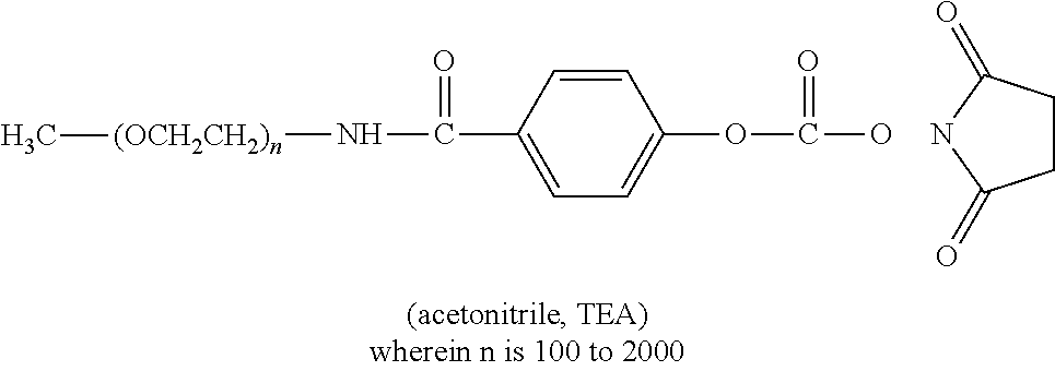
C1=C(C(=O)N[(OCH2CH2)n]C)C=CC(OC(=O)O)=C1.N1C(=O)CCC1=O
